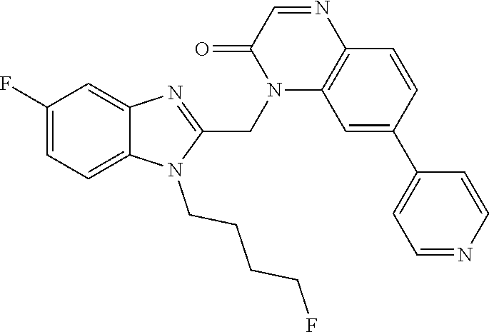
C1(F)=CC=C2C(=C1)N=C(CN1C3=C(N=CC1=O)C=CC(C1=CC=NC=C1)=C3)N2CCCCF
